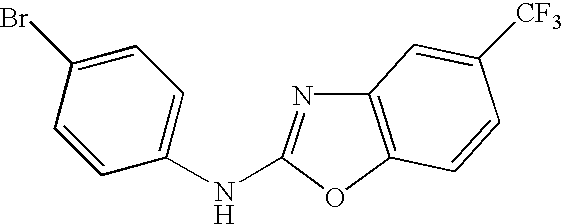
C12=C(OC(NC3=CC=C(Br)C=C3)=N1)C=CC([CF3])=C2
